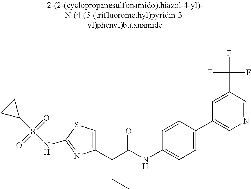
C1(C(C(NC2=CC=C(C3=CN=CC(C(F)(F)F)=C3)C=C2)=O)CC)=CSC(NS(C2CC2)(=O)=O)=N1
